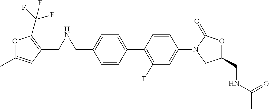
C1(CNCC2=C(C(F)(F)F)OC(C)=C2)=CC=C(C2=C(F)C=C(N3C(=O)OC(CNC(C)=O)C3)C=C2)C=C1
